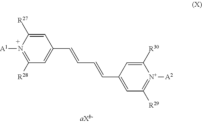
C1=C([R27])N([A1])=C([R28])C=C1C=CC=CC1=CC([R29])=[N+]([A2])C([R30])=C1
